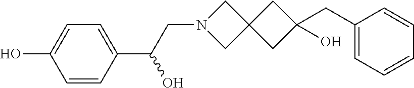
C1=CC(C(CN2CC3(C2)CC(O)(CC2=CC=CC=C2)C3)O)=CC=C1O
